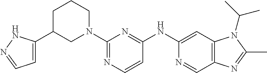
C1=C(C2CN(C3=NC=CC(NC4=CC5=C(C=N4)N=C(C)N5C(C)C)=N3)CCC2)NN=C1
